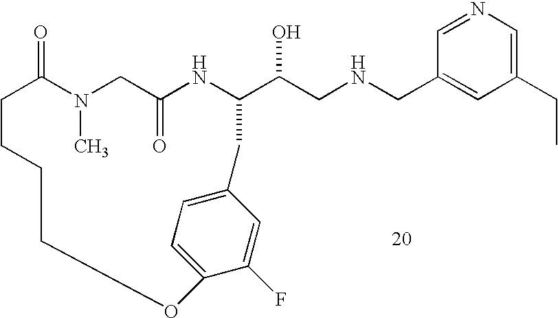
C1=NC=C(CC)C=C1CNCC(O)C1NC(=O)CN(C)C(=O)CCCCOC2=CC=C(C=C2F)C1
